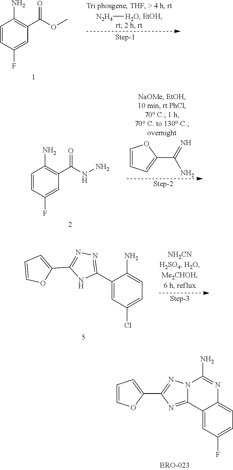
[N2H4][H2O].C1=CC(F)=CC(C(=O)OC)=C1N.C1=CC=C(C2=NN=C(C3=CC(Cl)=CC=C3N)N2)O1.C1=COC(C2=NN3C(=N2)C2=CC(F)=CC=C2N=C3N)=C1.C1=CC(F)=CC(C(=O)NN)=C1N.C1=CC=C(C(=N)N)O1
